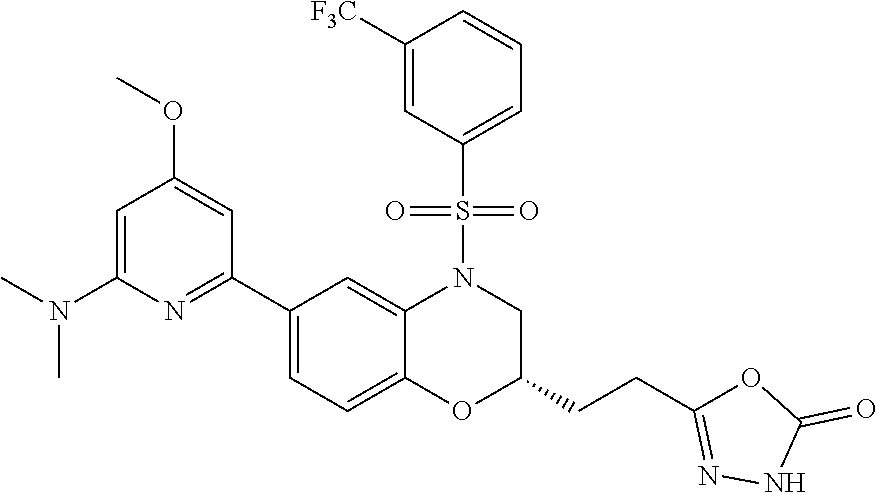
C1=C(N(C)C)N=C(C2=CC=C3C(=C2)N(S(C2=CC=CC([F3C])=C2)(=O)=O)CC(CCC2=NNC(=O)O2)O3)C=C1OC
